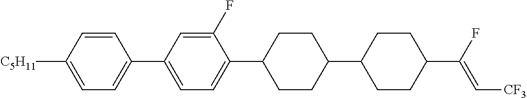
C1=C([C5H11])C=CC(C2=CC=C(C3CCC(C4CCC(C(F)=C[CF3])CC4)CC3)C(F)=C2)=C1
